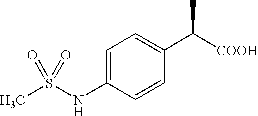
C1=C(NS(C)(=O)=O)C=CC(C([COOH])C)=C1
